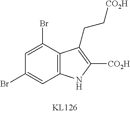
C1=C(Br)C2=C(C=C1Br)NC([CO2H])=C2CC[CO2H]
